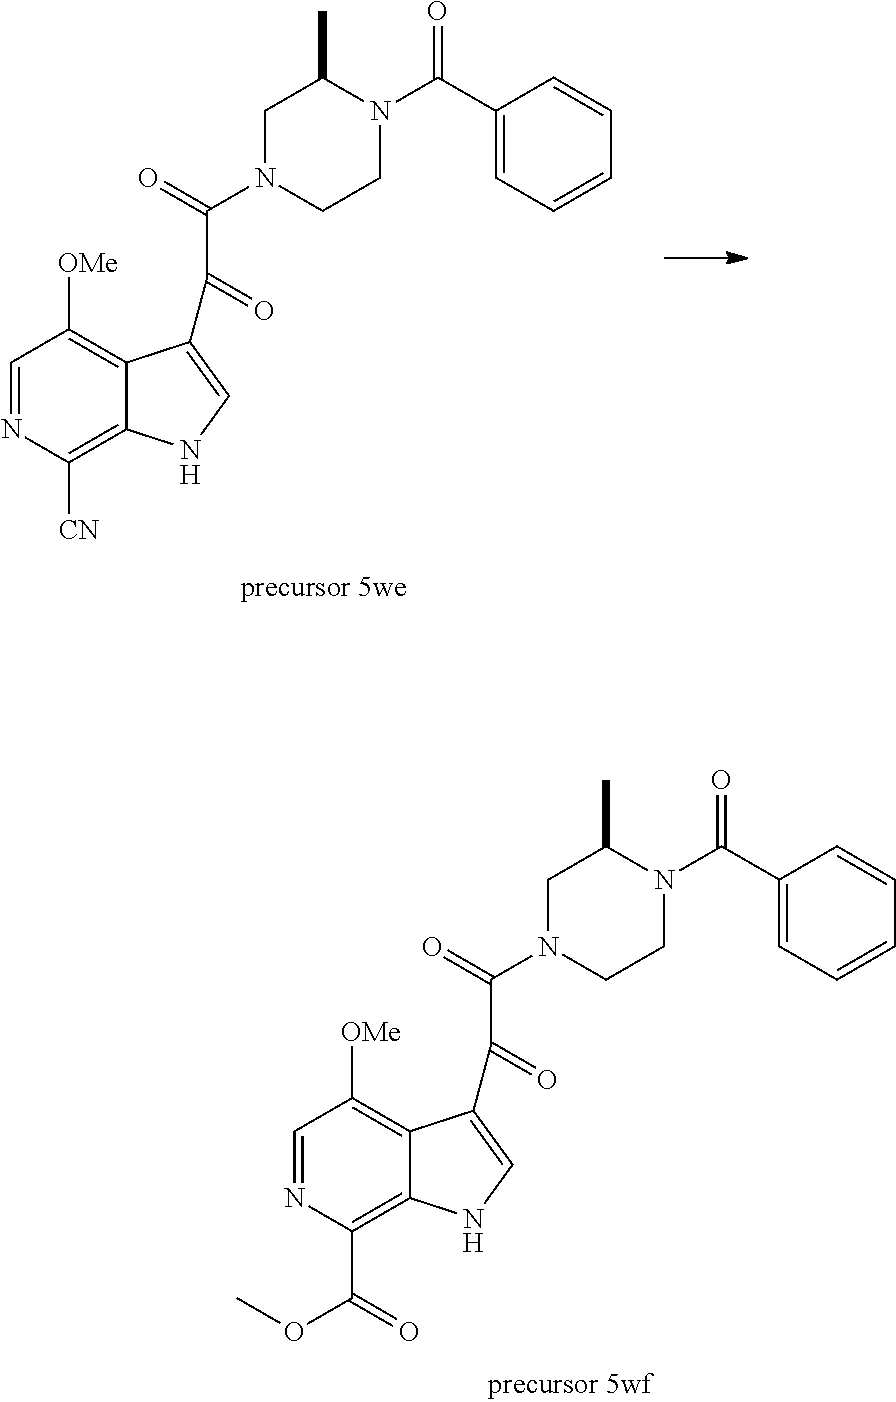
C1=NC([CN])=C2C(=C1[OMe])C(C(C(=O)N1CCN(C(C3=CC=CC=C3)=O)C(C)C1)=O)=CN2.C1=NC(C(=O)OC)=C2C(=C1[OMe])C(C(C(=O)N1CCN(C(C3=CC=CC=C3)=O)C(C)C1)=O)=CN2
